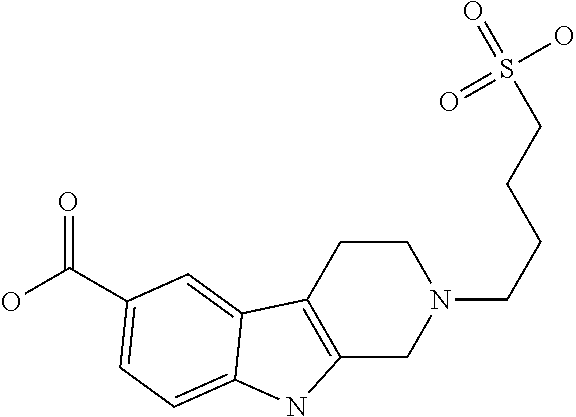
N1(CCCCS(=O)(=O)O)CCC2=C(C1)NC1=CC=C(C(=O)O)C=C21
